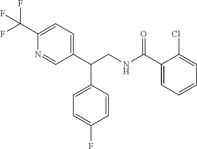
C1(C(NCC(C2=CC=C(C(F)(F)F)N=C2)C2=CC=C(F)C=C2)=O)=CC=CC=C1Cl
